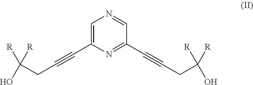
C1=C(C#CCC(O)([R])[R])N=C(C#CCC([R])(O)[R])C=N1
